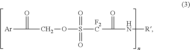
[Ar]C(COS([F2C]C(N[R])=O)(=O)=O)=O
